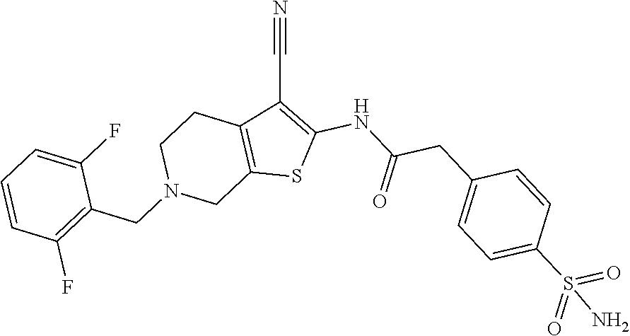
C12=C(C(C#N)=C(NC(CC3=CC=C(S(=O)(=O)N)C=C3)=O)S1)CCN(CC1=C(F)C=CC=C1F)C2
